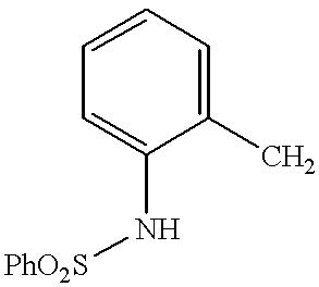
C1=CC=C(N[PhO2S])C(C)=C1
